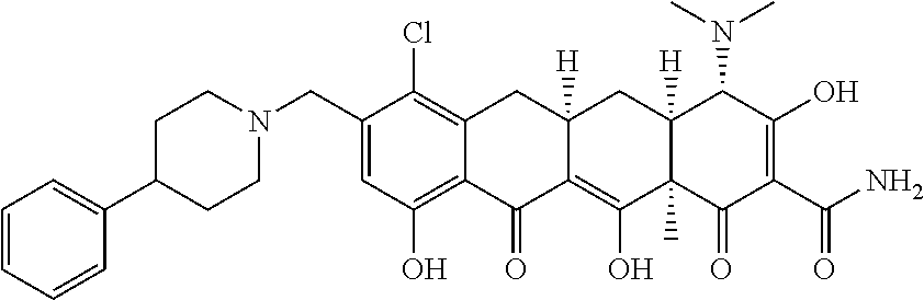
C1(CN2CCC(C3=CC=CC=C3)CC2)=CC(O)=C2C(=C1Cl)CC1([H])C(=C(O)C3(C)C([H])(C1)C(N(C)C)C(O)=C(C(N)=O)C3=O)C2=O
